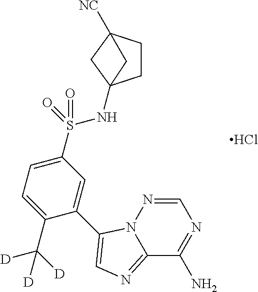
C12=NC=C(C3=CC(S(=O)(=O)NC45CCC([NC])(C4)C5)=CC=C3C([D])([D])[D])N1N=CN=C2N.Cl
